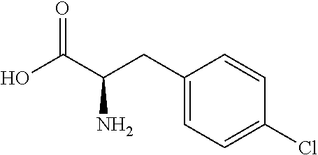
C(C1=CC=C(Cl)C=C1)C(C(O)=O)N
